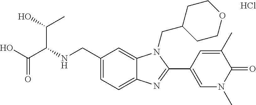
C1=C(CNC(C(O)=O)C(O)C)C=C2C(=C1)N=C(C1=CN(C)C(=O)C(C)=C1)N2CC1CCOCC1.Cl
